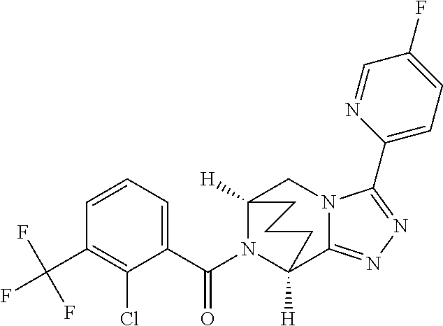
C12([H])N(C(C3=CC=CC(C(F)(F)F)=C3Cl)=O)C([H])(C3=NN=C(C4=CC=C(F)C=N4)N3C1)CCC2
